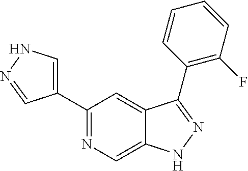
C1(C2=CNN=C2)=NC=C2C(=C1)C(C1=C(F)C=CC=C1)=NN2
